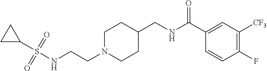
N(CCN1CCC(CNC(C2=CC([CF3])=C(F)C=C2)=O)CC1)S(C1CC1)(=O)=O
